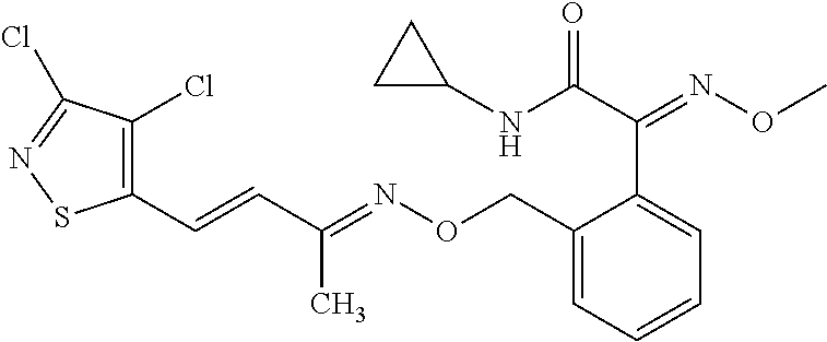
C1(C=CC(=NOCC2=CC=CC=C2C(=NOC)C(NC2CC2)=O)C)=C(Cl)C(Cl)=NS1
